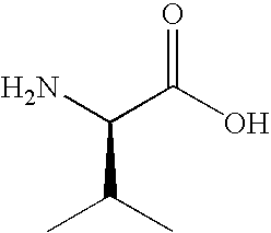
C(N)(C(O)=O)C(C)C
